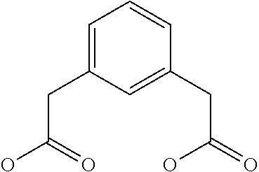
C1=C(CC(=O)O)C=C(CC(=O)O)C=C1
